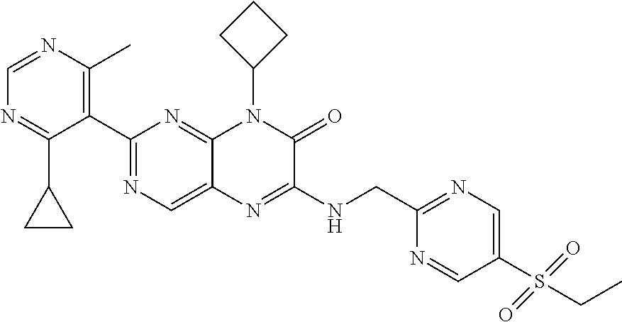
C1(C2=NC=C3C(=N2)N(C2CCC2)C(=O)C(NCC2=NC=C(S(CC)(=O)=O)C=N2)=N3)=C(C)N=CN=C1C1CC1
